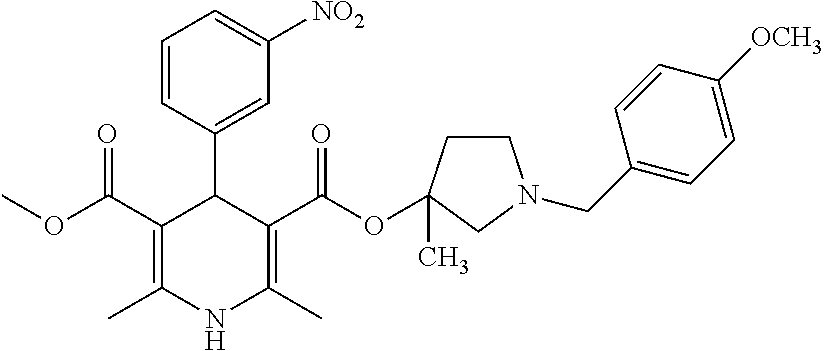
COC(C1=C(C)NC(C)=C(C(OC2(C)CCN(CC3=CC=C([OCH3])C=C3)C2)=O)C1C1=CC([NO2])=CC=C1)=O
